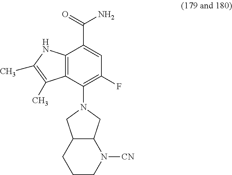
C12=C(C(N3CC4C(C3)CCCN4[CN])=C(F)C=C1C(=O)N)C(C)=C(C)N2
